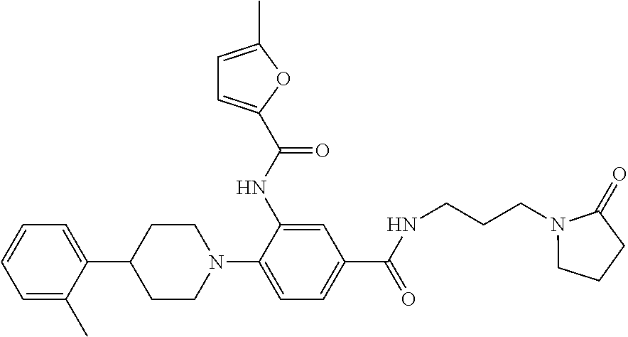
C1(C2=CC=CC=C2C)CCN(C2=CC=C(C(=O)NCCCN3CCCC3=O)C=C2NC(=O)C2=CC=C(C)O2)CC1
